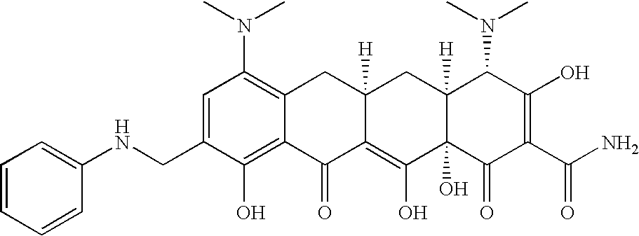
C1(CNC2=CC=CC=C2)=CC(N(C)C)=C2C(=C1O)C(=O)C1=C(O)C3(O)C([H])(CC1([H])C2)C(N(C)C)C(O)=C(C(N)=O)C3=O
